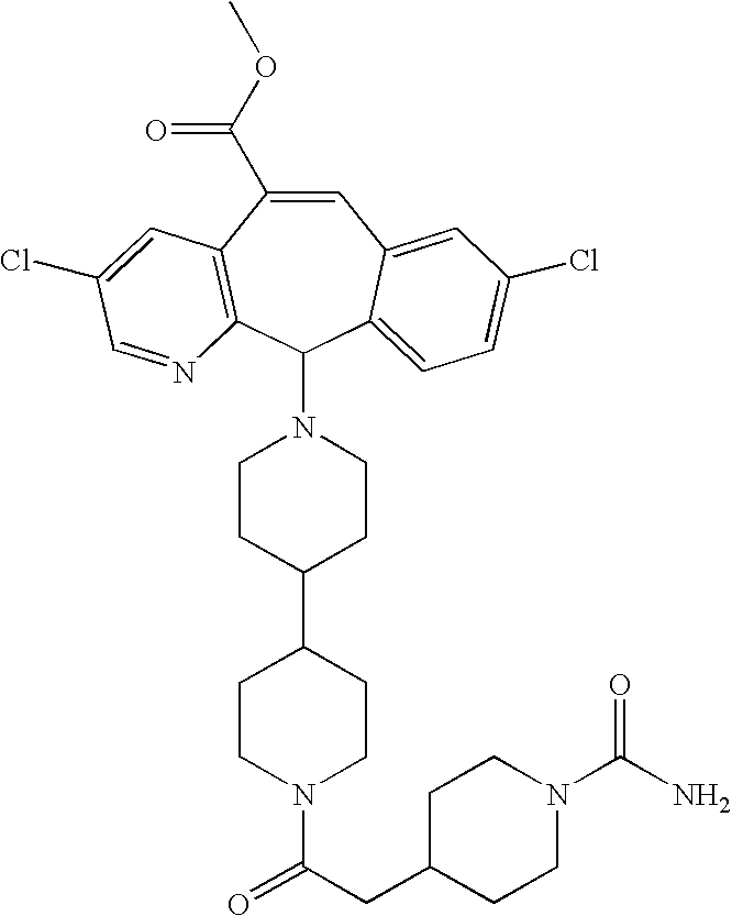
C1=C(C(OC)=O)C2=C(C(N3CCC(C4CCN(C(CC5CCN(C(N)=O)CC5)=O)CC4)CC3)C3=CC=C(Cl)C=C13)N=CC(Cl)=C2
